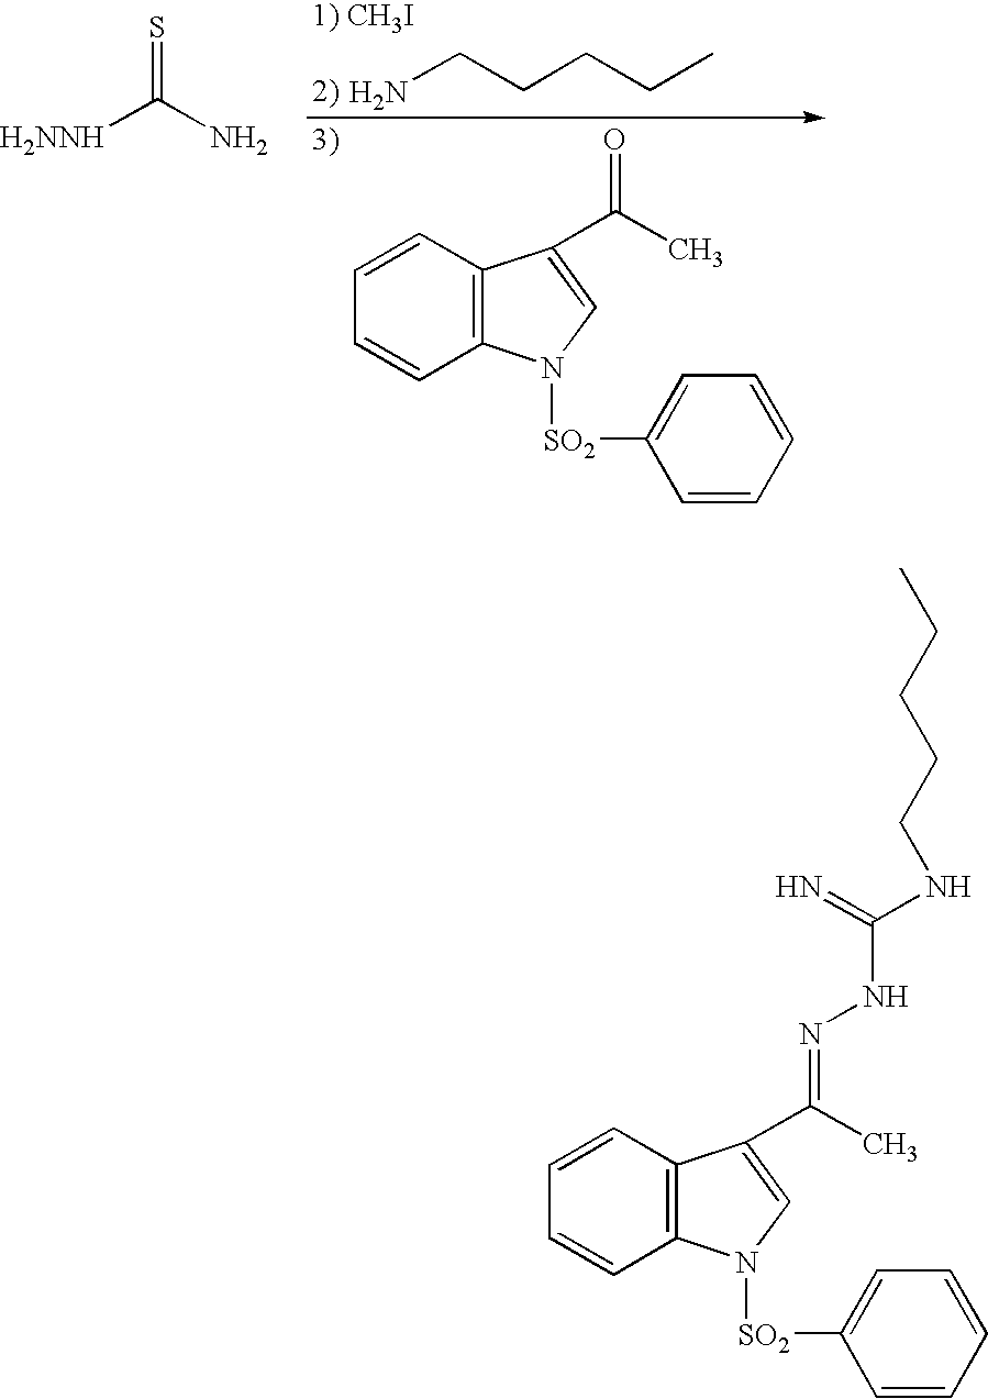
[H2NNH]C(N)=S.NCCCCC.C12=C(C=CC=C1)C(C(C)=O)=CN2[SO2]C1=CC=CC=C1.C12=C(C=CC=C1)C(C(C)=NNC(=N)NCCCCC)=CN2[SO2]C1=CC=CC=C1
